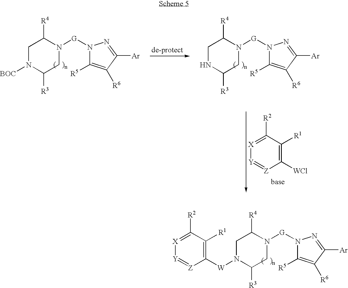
C1N([W]C2=C([R1])C([R2])=[X][Y]=[Z]2)C([R3])CN([G]N2C([R5])=C([R6])C([Ar])=N2)C1[R4].[G](N1C([R5])=C([R6])C([Ar])=N1)N1CC([R3])N([BOC])CC1[R4].[G](N1C([R5])=C([R6])C([Ar])=N1)N1CC([R3])NCC1[R4].[X]1=C([R2])C([R1])=C([WCl])[Z]=[Y]1
